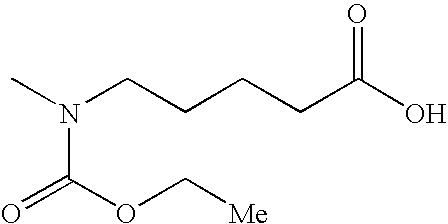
CN(CCCCC(O)=O)C(OC[Me])=O
